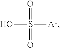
OS(=O)(=O)[A1]
